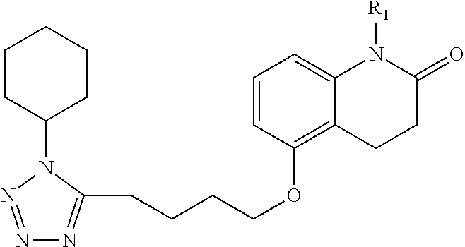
C1CC(N2N=NN=C2CCCCOC2=C3C(=CC=C2)N([R1])C(=O)CC3)CCC1
